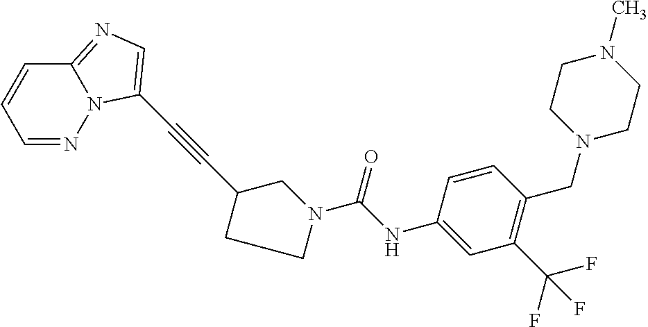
C(N1CC(C#CC2=CN=C3N2N=CC=C3)CC1)(NC1=CC(C(F)(F)F)=C(CN2CCN(C)CC2)C=C1)=O
